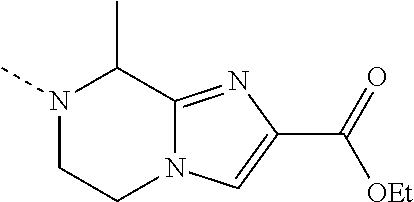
N1(C)CCN2C(=NC(C(=O)[OEt])=C2)C1C
